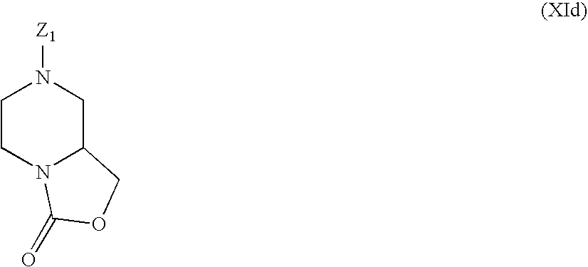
C1CN2C(CN1[Z1])COC2=O
